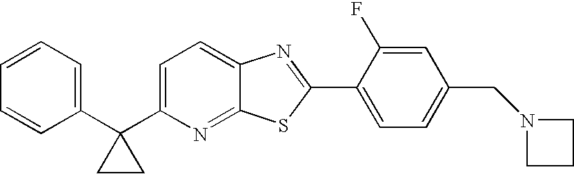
C1=CC=C(C2(C3=CC=C4C(=N3)SC(C3=CC=C(CN5CCC5)C=C3F)=N4)CC2)C=C1
